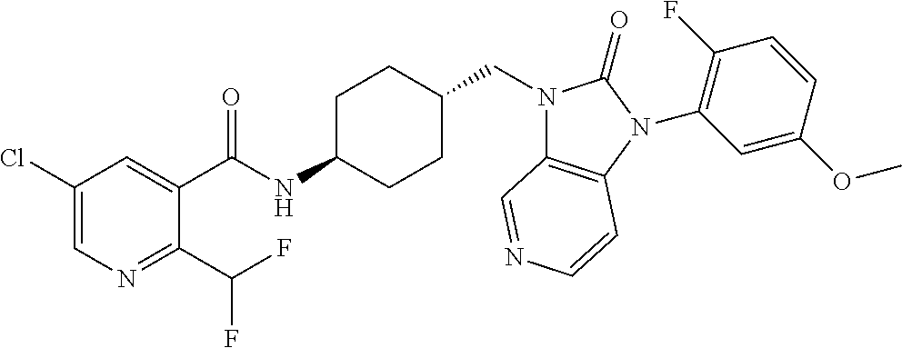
C1(Cl)=CN=C(C(F)F)C(C(NC2CCC(CN3C4=C(N(C5=C(F)C=CC(OC)=C5)C3=O)C=CN=C4)CC2)=O)=C1
